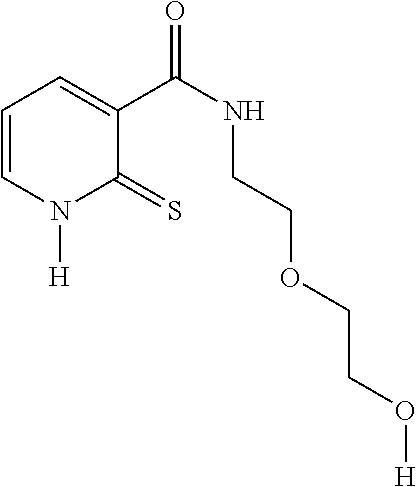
C1=CN([H])C(=S)C(C(NCCOCCO[H])=O)=C1
